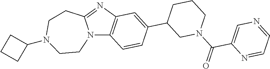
C12=C(C=CC(C3CN(C(=O)C4=CN=CC=N4)CCC3)=C1)N1C(=N2)CCN(C2CCC2)CC1
